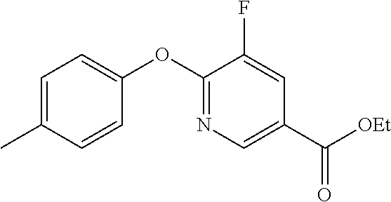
C1=C(C)C=CC(OC2=NC=C(C([OEt])=O)C=C2F)=C1
